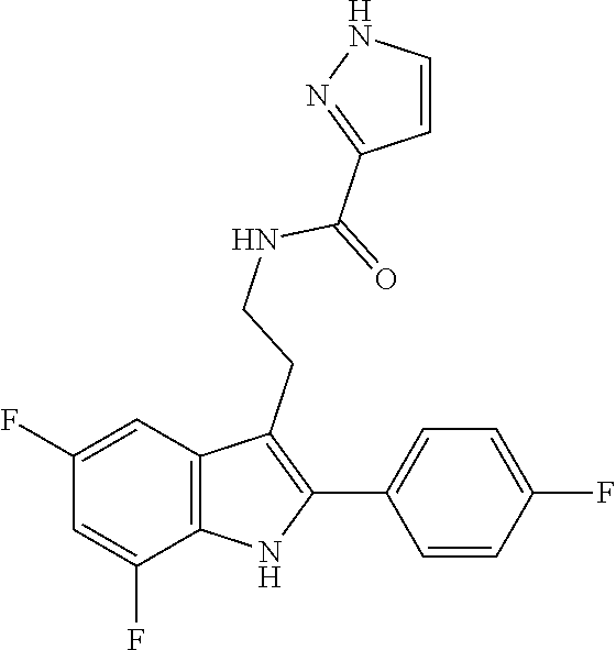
C1(C2=C(CCNC(C3=NNC=C3)=O)C3=C(N2)C(F)=CC(F)=C3)=CC=C(F)C=C1
